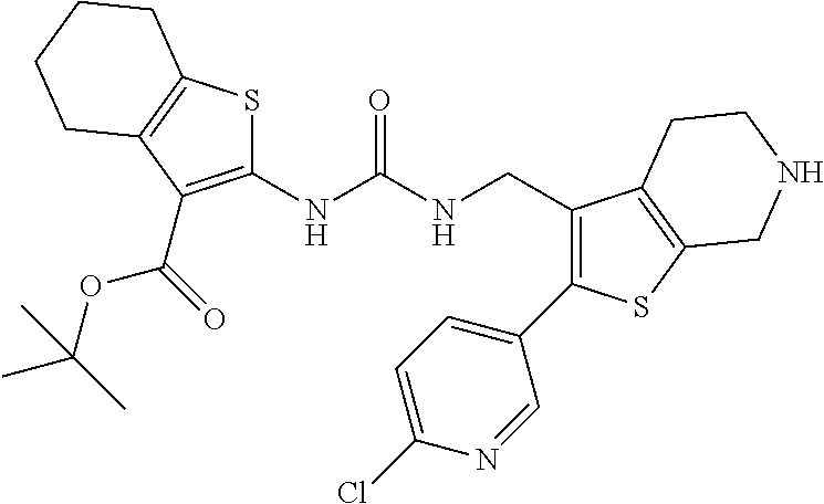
S1C(NC(NCC2=C(C3=CC=C(Cl)N=C3)SC3=C2CCNC3)=O)=C(C(OC(C)(C)C)=O)C2=C1CCCC2
